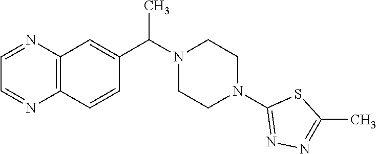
C12=C(C=CC(C(N3CCN(C4=NN=C(C)S4)CC3)C)=C1)N=CC=N2
